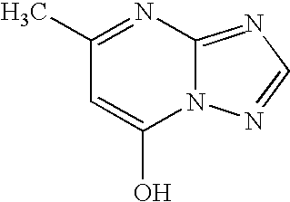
C1(C)=NC2=NC=NN2C(O)=C1
